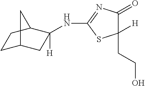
C1C2CC([H])(NC3=NC(=O)C([H])(CCO)S3)C(C1)C2
